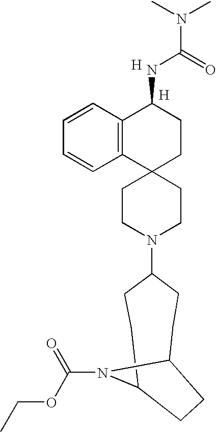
C1CN(C2CCC3N(C(OCC)=O)C(CC2)CC3)CCC12CCC(NC(N(C)C)=O)C1=C2C=CC=C1.[H].[H]
